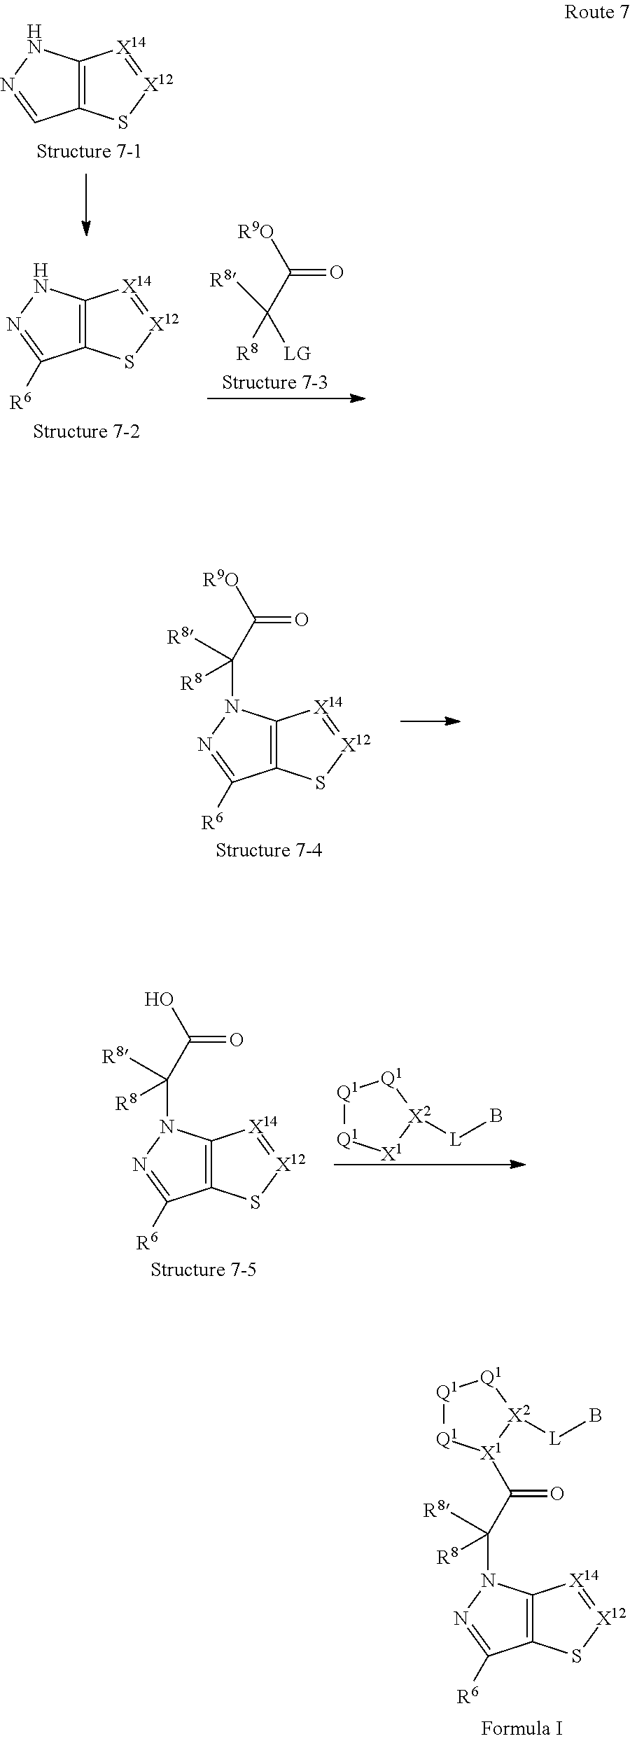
O=C(C([R8])([R8])[LG])[R9O].C12=C(NN=C1)[X14]=[X12]S2.C12=C(NN=C1[R6])[X14]=[X12]S2.C12=C([X14]=[X12]S1)N(C(C(=O)[R9O])([R8])[R8])N=C2[R6].C12=C([X14]=[X12]S1)N(C(C(=O)O)([R8])[R8])N=C2[R6].[Q1]1[Q1][X1][X2]([L]B)[Q1]1.C12=C([X14]=[X12]S1)N(C(C(=O)[X1]1[Q1][Q1][Q1][X2]1[L]B)([R8])[R8])N=C2[R6]
